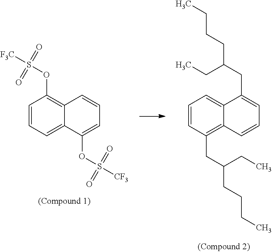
C1=CC(CC(CCCC)CC)=C2C(=C1)C(CC(CC)CCCC)=CC=C2.C1=CC=C2C(=C1OS([F3C])(=O)=O)C=CC=C2OS([CF3])(=O)=O
